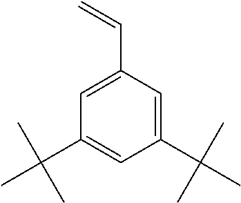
C1(C(C)(C)C)=CC(C=C)=CC(C(C)(C)C)=C1
